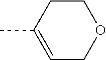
C1CC(C)=CCO1
